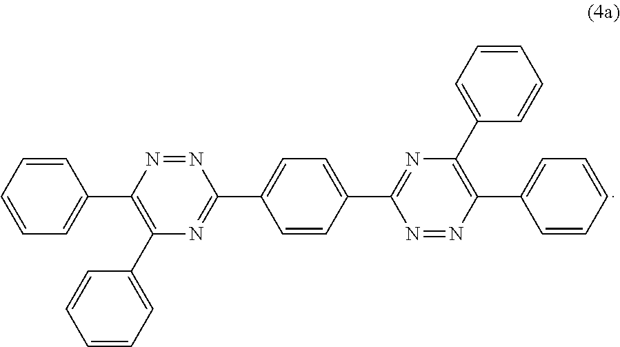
C1=CC=CC(C2=C(C3=CC=CC=C3)N=C(C3=CC=C(C4=NC(C5=CC=CC=C5)=C(C5=CC=CC=C5)N=N4)C=C3)N=N2)=C1
